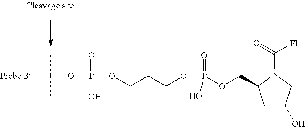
C(COP(=O)(O)OC(C)(C)[Probe-3])COP(=O)(OCC1CC(O)CN1C([Fl])=O)O
